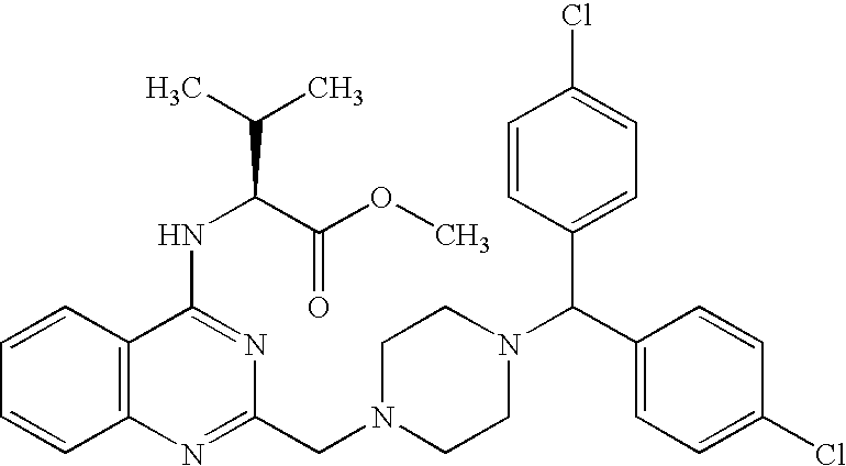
C12=C(C=CC=C1)C(NC(C(C)C)C(OC)=O)=NC(CN1CCN(C(C3=CC=C(Cl)C=C3)C3=CC=C(Cl)C=C3)CC1)=N2
